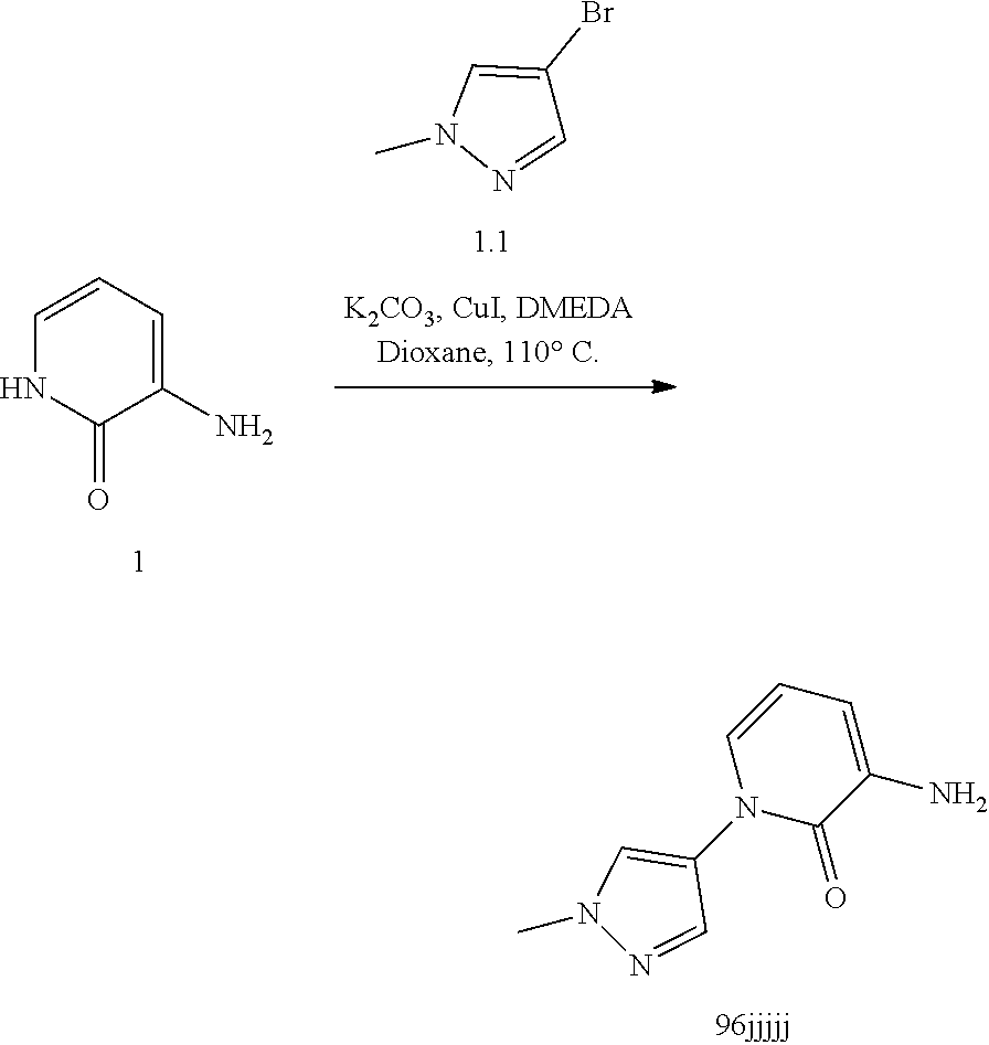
C1=CC=C(N)C(=O)N1.CN1N=CC(Br)=C1.C1=CC=C(N)C(=O)N1C1=CN(C)N=C1
